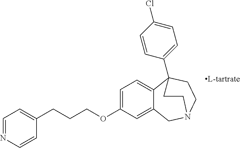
C(OC1=CC=C2C(=C1)CN1CCC2(C2=CC=C(Cl)C=C2)CC1)CCC1=CC=NC=C1
